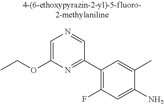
C1=C(OCC)N=C(C2=C(F)C=C(N)C(C)=C2)C=N1
